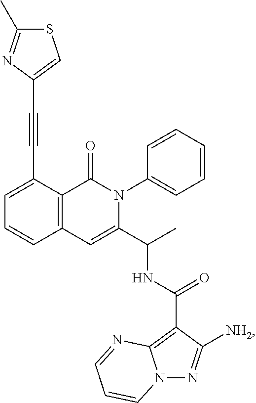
C1=C(C#CC2=CSC(C)=N2)C2=C(C=C1)C=C(C(C)NC(=O)C1=C3N(N=C1[NH2])C=CC=N3)N(C1=CC=CC=C1)C2=O
